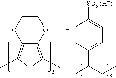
C1COC2=C(C)SC(C)=C2O1.[C+]1=CC(C(CC)C)=CC=C1[SO3-(H+)]
